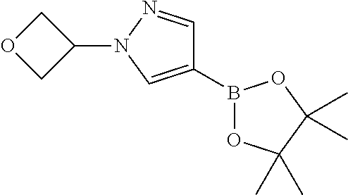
C1(B2OC(C)(C)C(C)(C)O2)=CN(C2COC2)N=C1
